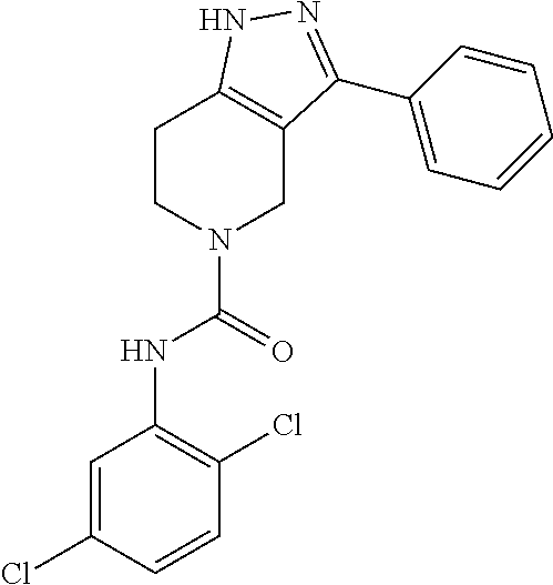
C1CN(C(=O)NC2=C(Cl)C=CC(Cl)=C2)CC2=C1NN=C2C1=CC=CC=C1
